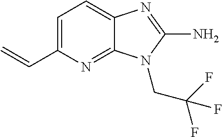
C1=C(C=C)N=C2C(=C1)N=C(N)N2CC(F)(F)F
